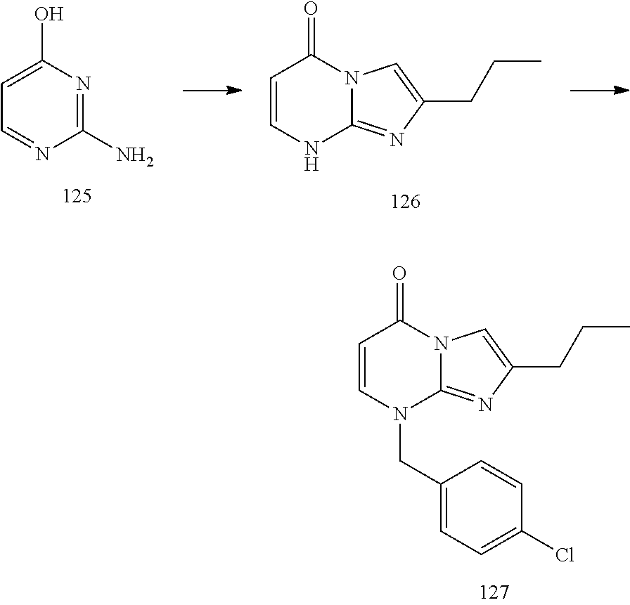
C1=CN(CC2=CC=C(Cl)C=C2)C2=NC(CCC)=CN2C1=O.C1=NC(N)=NC(O)=C1.C1=CNC2=NC(CCC)=CN2C1=O
